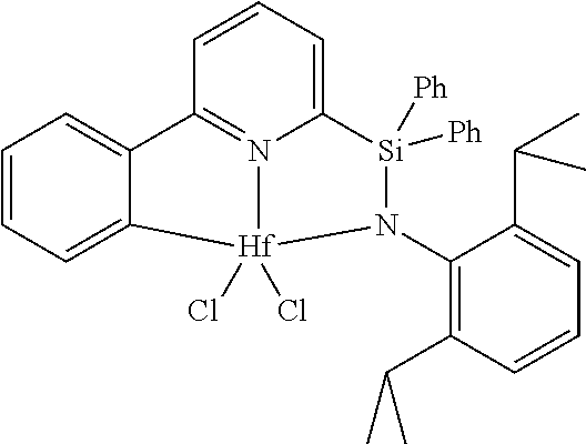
C1=CC=C2C(=C1)C1=N3C(=CC=C1)[Si]([Ph])([Ph])N(C1=C(C(C)C)C=CC=C1C(C)C)[Hf]23(Cl)Cl
